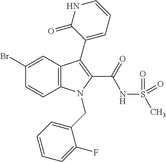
C1(Br)=CC2=C(C=C1)N(CC1=CC=CC=C1F)C(C(NS(C)(=O)=O)=O)=C2C1=CC=CNC1=O
